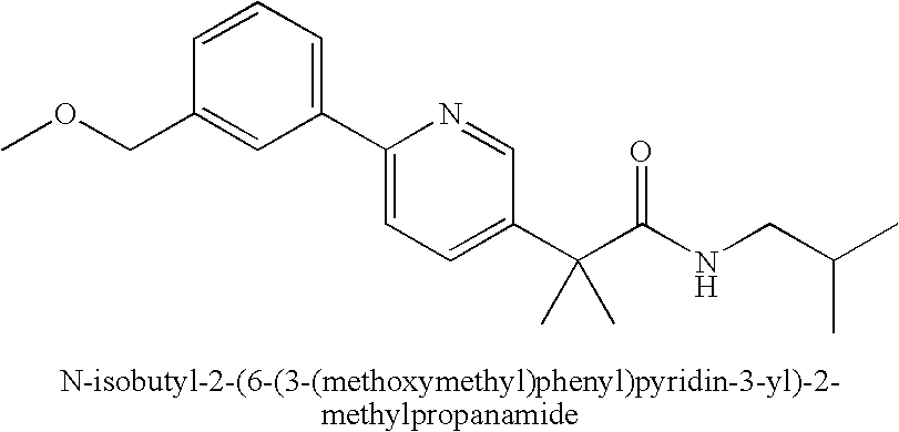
C1(C2=CC=C(C(C(NCC(C)C)=O)(C)C)C=N2)=CC=CC(COC)=C1
